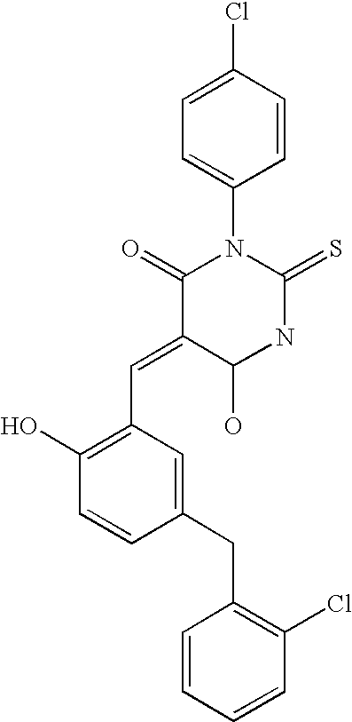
C1(Cl)=CC=C(N2C(=O)C(=CC3=C(O)C=CC(CC4=C(Cl)C=CC=C4)=C3)C(O)NC2=S)C=C1
